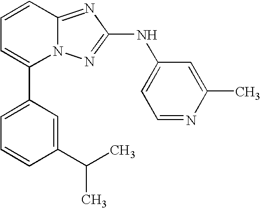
N12C(=NC(NC3=CC=NC(C)=C3)=N1)C=CC=C2C1=CC=CC(C(C)C)=C1
